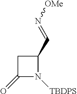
C1(=O)N([TBDPS])C(C=N[OMe])C1
